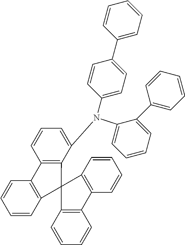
C1=CC=C(N(C2=CC=C(C3=CC=CC=C3)C=C2)C2=CC=CC3=C2C2(C4=C3C=CC=C4)C3=C(C=CC=C3)C3=C2C=CC=C3)C(C2=CC=CC=C2)=C1
